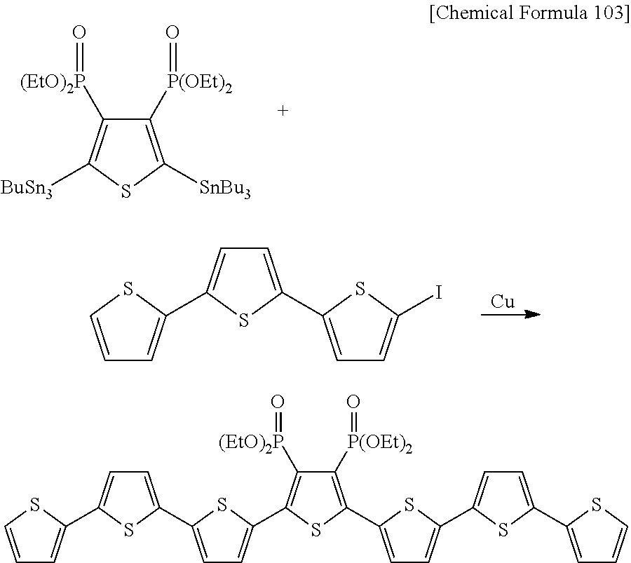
[BuSn3]C1=C([(EtO)2P]=O)C([P(OEt)2]=O)=C([SnBu3])S1.[Cu].C1=C(C2=CC=C(I)S2)SC(C2=CC=CS2)=C1.C1=C(C2=CC=C(C3=CC=CS3)S2)SC(C2=C([(EtO)2P]=O)C([P(OEt)2]=O)=C(C3=CC=C(C4=CC=C(C5=CC=CS5)S4)S3)S2)=C1
